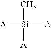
[A][Si](C)([A])[A]
